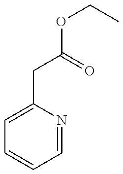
C(C(=O)OCC)C1=CC=CC=N1
